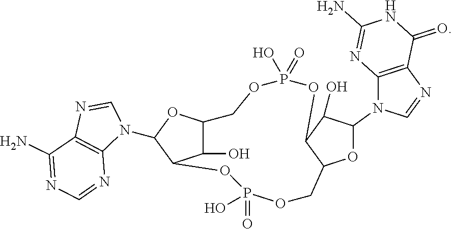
O1C(N2C=NC3=C2N=C(N)NC3=O)C(O)C2C1COP(=O)(O)OC1C(O)C(COP(O)(=O)O2)OC1N1C=NC2=C1N=CN=C2N
